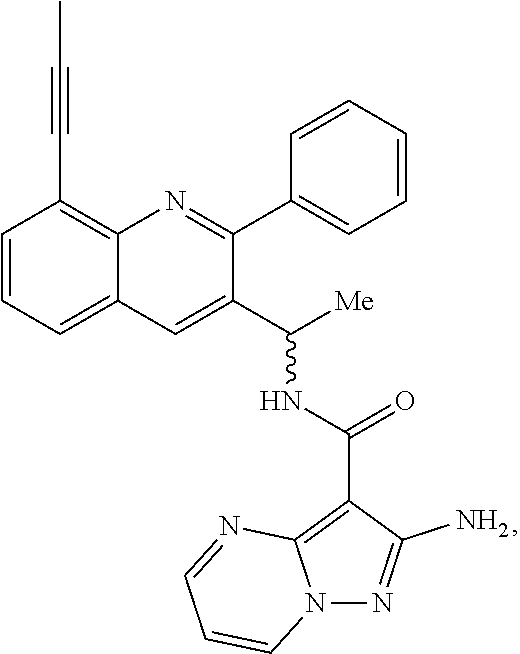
C1=CC=C2C(=C1C#CC)N=C(C1=CC=CC=C1)C(C([Me])NC(=O)C1=C3N(N=C1N)C=CC=N3)=C2
